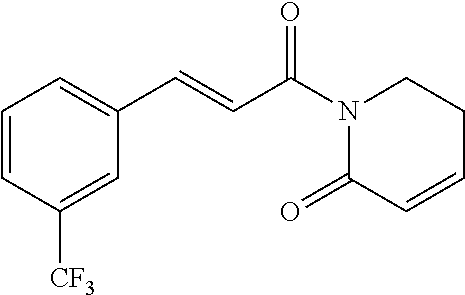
C1=CC([CF3])=CC(C=CC(N2C(=O)C=CCC2)=O)=C1
